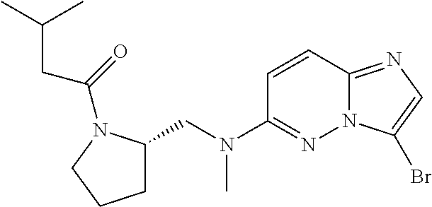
C1=CC2=NC=C(Br)N2N=C1N(CC1CCCN1C(=O)CC(C)C)C
